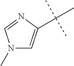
C(C)(C)(C)C1=CN(C)C=N1
